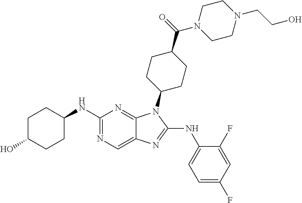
N1=C(NC2CCC(O)CC2)N=C2C(=C1)N=C(NC1=CC=C(F)C=C1F)N2C1CCC(C(=O)N2CCN(CCO)CC2)CC1
